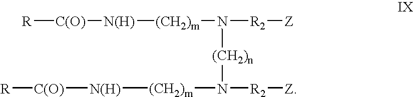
[R][C(O)][N(H)][(CH2)m]N([(CH2)n]N([R2][Z])[(CH2)m][N(H)][C(O)][R])[R2][Z]
